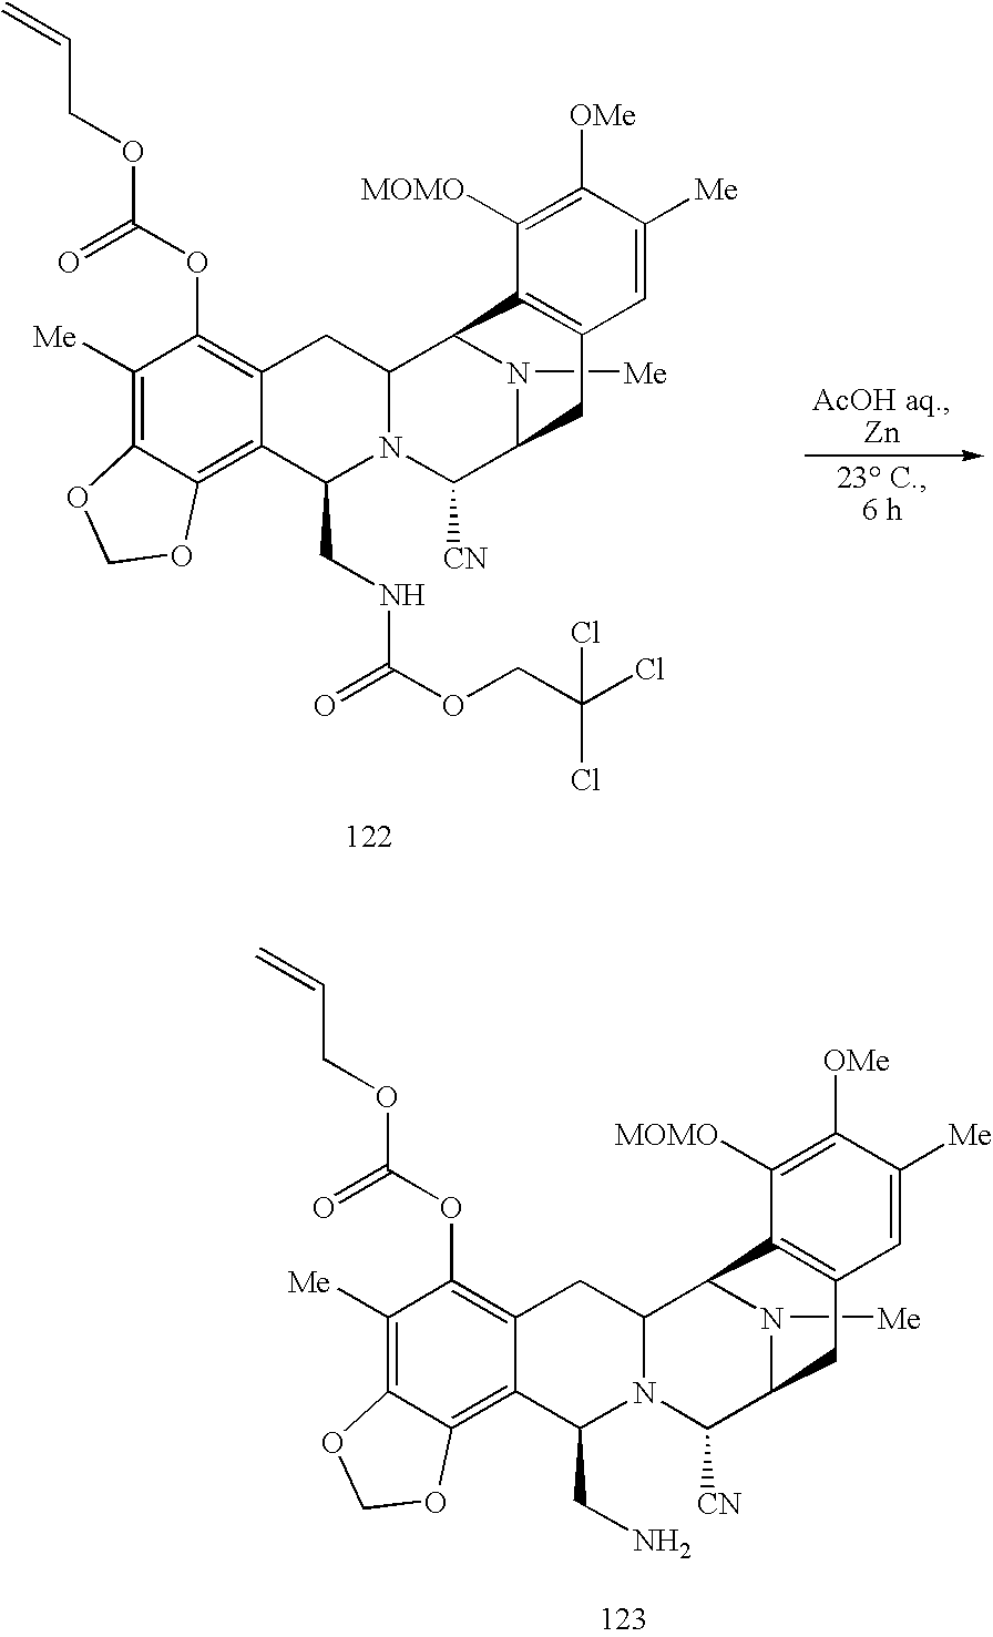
C1([Me])=C2C(=C3C(=C1OC(OCC=C)=O)CC1N(C([CN])C4N([Me])C1C1=C(C4)C=C([Me])C([OMe])=C1[MOMO])C3CNC(OCC(Cl)(Cl)Cl)=O)OCO2.C1([Me])=C2C(=C3C(=C1OC(OCC=C)=O)CC1N(C([CN])C4N([Me])C1C1=C(C4)C=C([Me])C([OMe])=C1[MOMO])C3CN)OCO2
